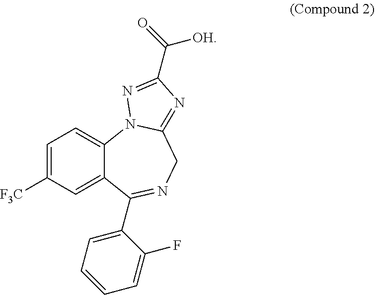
C1=C([F3C])C=C2C(=C1)N1C(=NC(C([OH])=O)=N1)CN=C2C1=CC=CC=C1F
